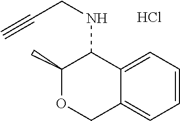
C12=CC=CC=C1C(NCC#C)C(C)OC2.Cl
